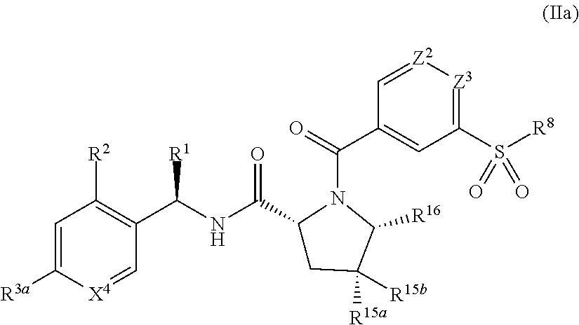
N(C(C1CC([R15a])([R15b])C([R16])N1C(=O)C1=CC(S([R8])(=O)=O)=[Z3][Z2]=C1)=O)C(C1=C([R2])C=C([R3a])[X4]=C1)[R1]
